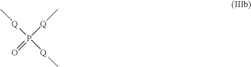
C[Q]P([Q]C)([Q]C)=O
